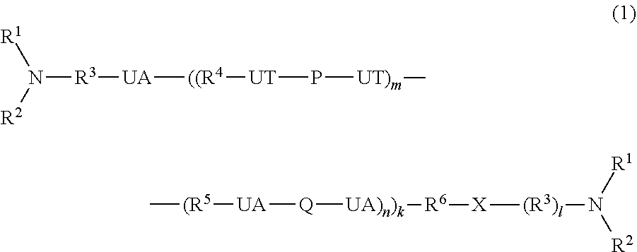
[R1]N([R2])[R3][UA][((R4][UT]P[UT)m]C.[(R5]([UA][Q][UA)n)k][R6][X][(R3)l]N([R2])[R1])C
